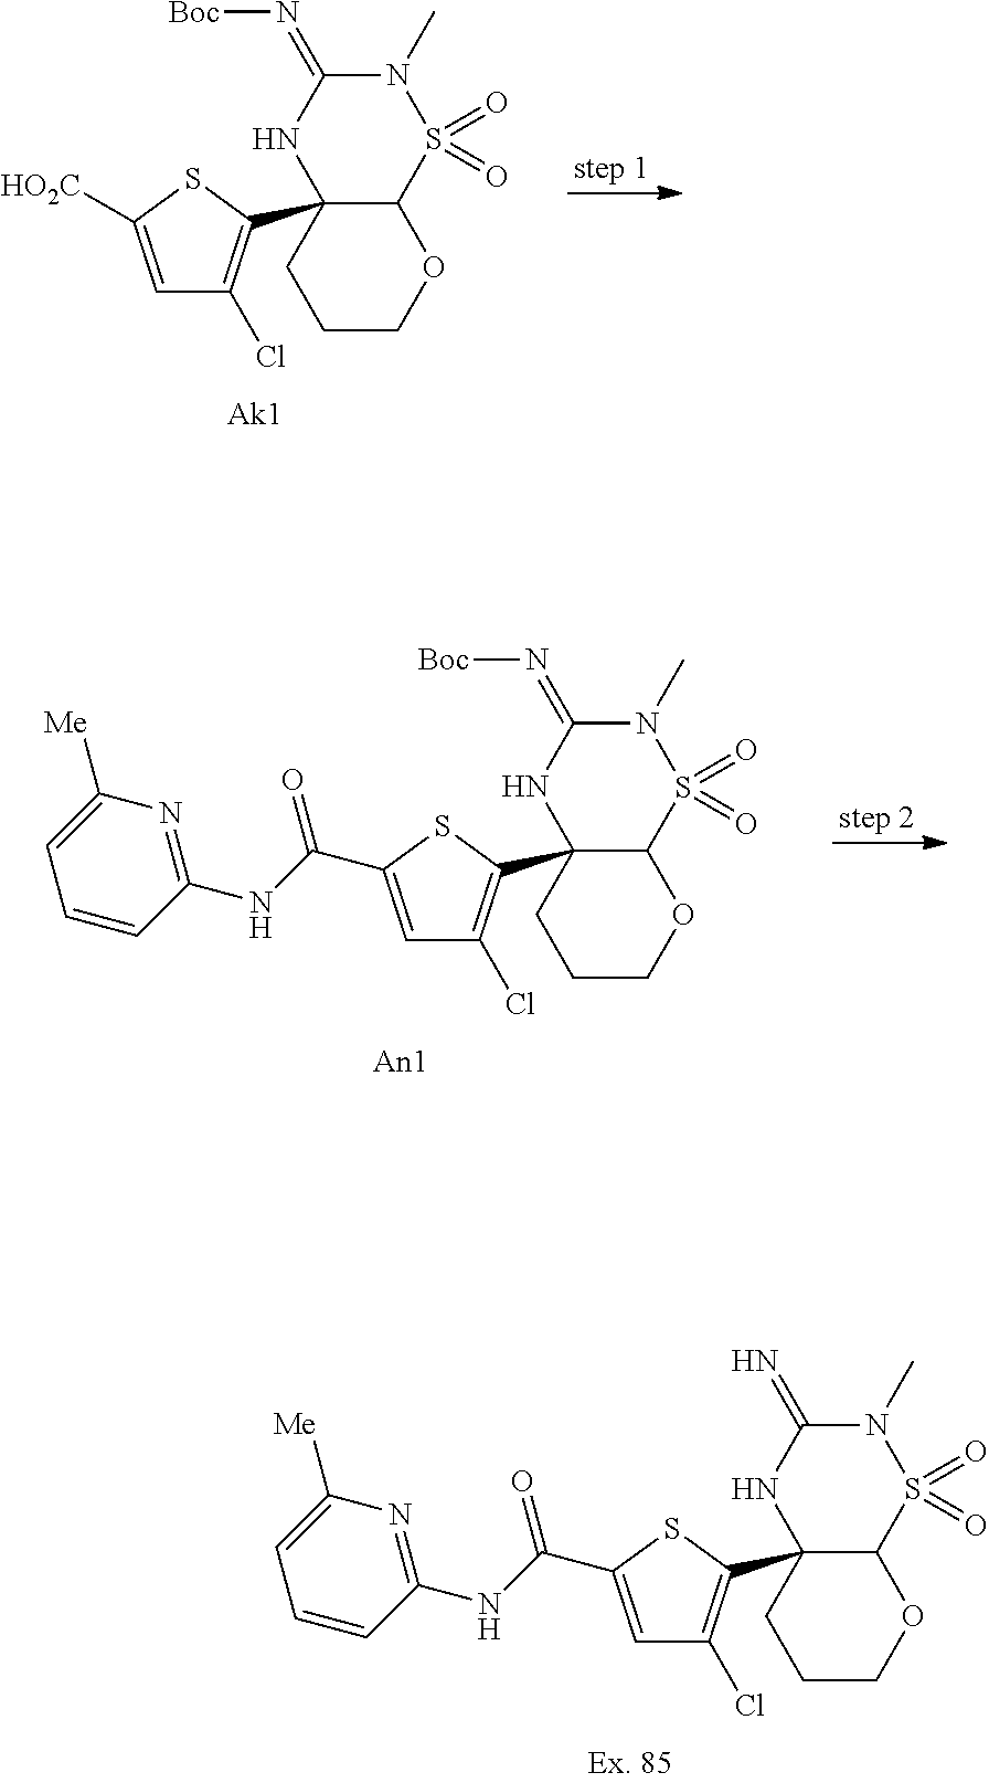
C12(C3=C(Cl)C=C(C(NC4=NC([Me])=CC=C4)=O)S3)C(S(=O)(=O)N(C)C(=N)N1)OCCC2.C12(C3=C(Cl)C=C([HO2C])S3)C(S(=O)(=O)N(C)C(=N[Boc])N1)OCCC2.C12(C3=C(Cl)C=C(C(NC4=NC([Me])=CC=C4)=O)S3)C(S(=O)(=O)N(C)C(=N[Boc])N1)OCCC2
